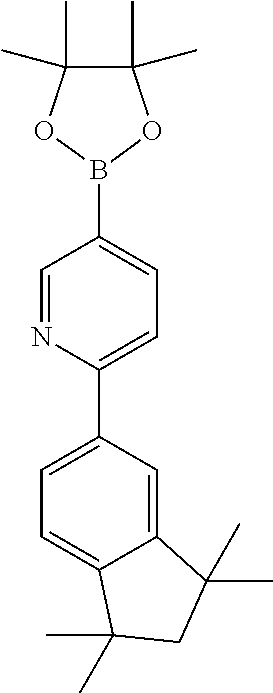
C1(C2=CC=C(B3OC(C)(C)C(C)(C)O3)C=N2)=CC=C2C(=C1)C(C)(C)CC2(C)C
